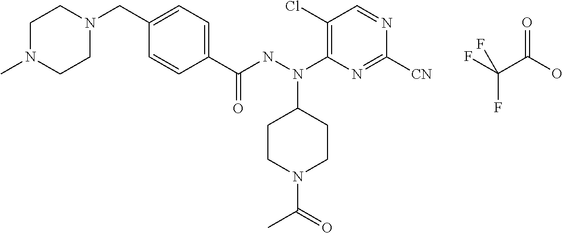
FC(C(O)=O)(F)F.CN1CCN(CC2=CC=C(C(NN(C3=C(Cl)C=NC([CN])=N3)C3CCN(C(=O)C)CC3)=O)C=C2)CC1
